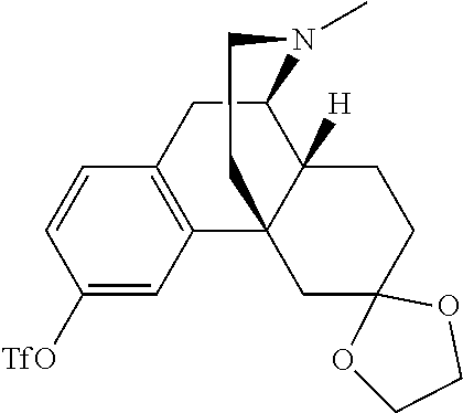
C1([TfO])=CC2=C(C=C1)CC1C3([H])C2(CC2(CC3)OCCO2)CCN1C
